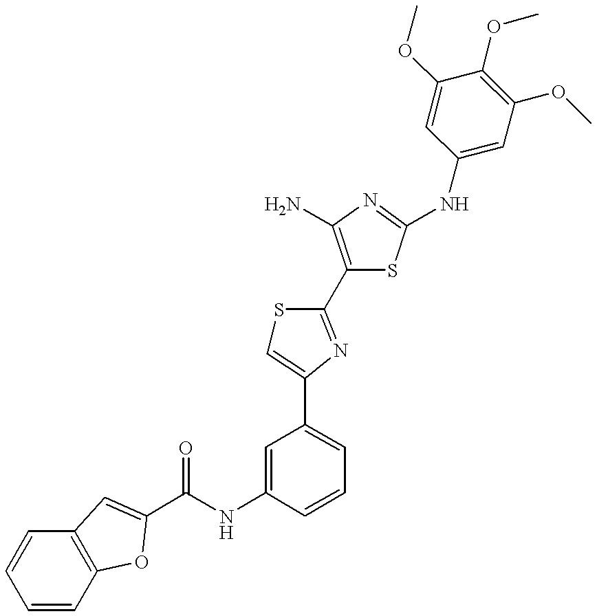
C(NC1=CC(C2=CSC(C3=C(N)N=C(NC4=CC(OC)=C(OC)C(OC)=C4)S3)=N2)=CC=C1)(=O)C1=CC2=C(C=CC=C2)O1
